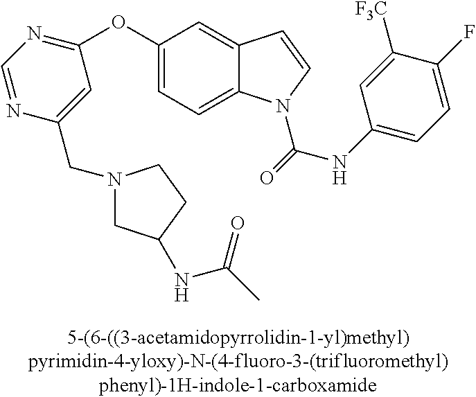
C1(OC2=NC=NC(CN3CC(NC(C)=O)CC3)=C2)=CC=C2C(=C1)C=CN2C(NC1=CC=C(F)C([F3C])=C1)=O
